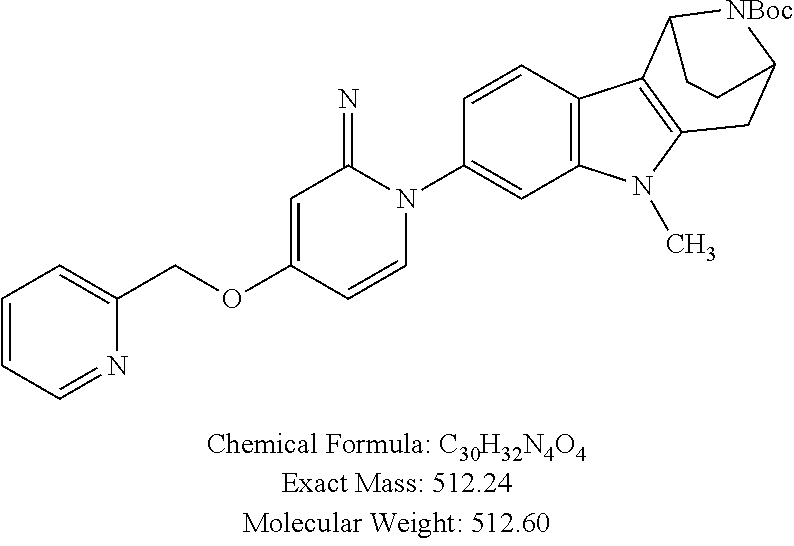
C1=CC=NC(COC2=CC(=N)N(C3=CC4=C(C=C3)C3=C(N4C)CC4[NBoc]C3CC4)C=C2)=C1
